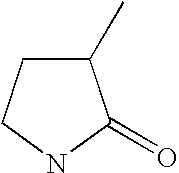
C1(C)CCNC1=O
